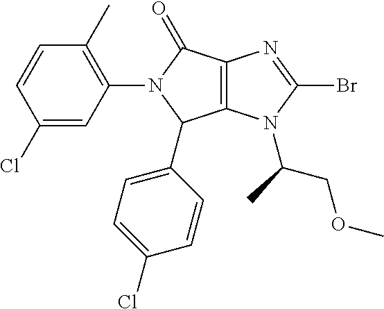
C12=C(N(C(C)COC)C(Br)=N1)C(C1=CC=C(Cl)C=C1)N(C1=C(C)C=CC(Cl)=C1)C2=O
